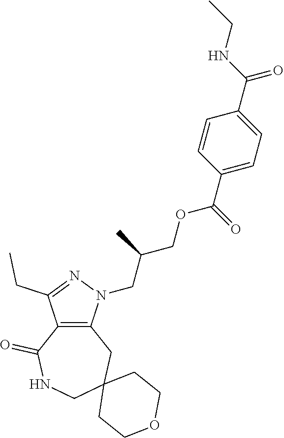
C12=C(N(CC(COC(C3=CC=C(C(=O)NCC)C=C3)=O)C)N=C1CC)CC1(CNC2=O)CCOCC1
